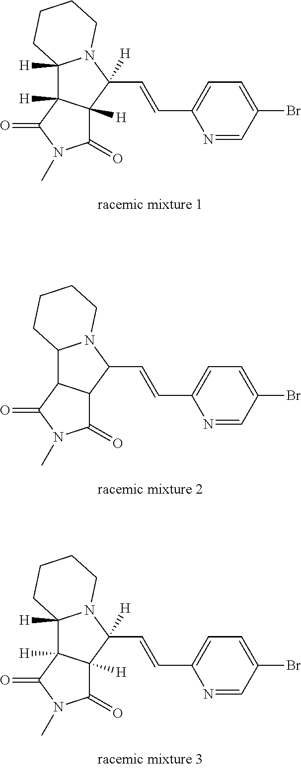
C12([H])C3([H])C([H])(C(C=CC4=CC=C(Br)C=N4)([H])N1CCCC2)C(=O)N(C)C3=O.C12C3C(C(C=CC4=CC=C(Br)C=N4)N1CCCC2)C(=O)N(C)C3=O.C12([H])C3([H])C([H])(C(C=CC4=CC=C(Br)C=N4)([H])N1CCCC2)C(=O)N(C)C3=O
